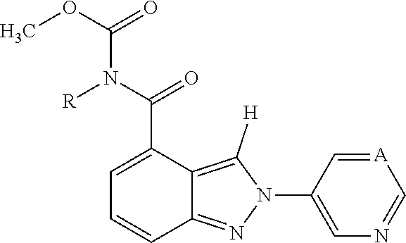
[A]1=CC(N2C([H])=C3C(=N2)C=CC=C3C(N([R])C(OC)=O)=O)=CN=C1
